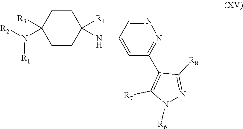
C1CC([R4])(NC2=CC(C3=C([R7])N([R6])N=C3[R8])=NN=C2)CCC1([R3])N([R2])[R1]
